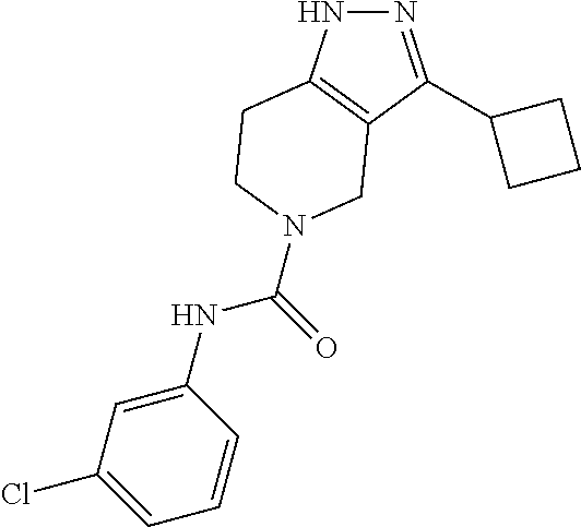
N1=C(C2CCC2)C2=C(N1)CCN(C(NC1=CC(Cl)=CC=C1)=O)C2
